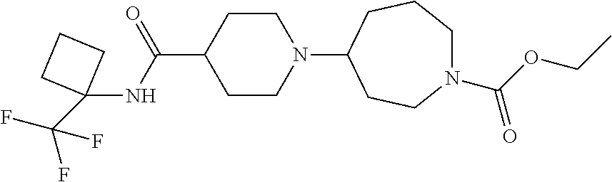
C1CN(C2CCN(C(OCC)=O)CCC2)CCC1C(=O)NC1(C(F)(F)F)CCC1
